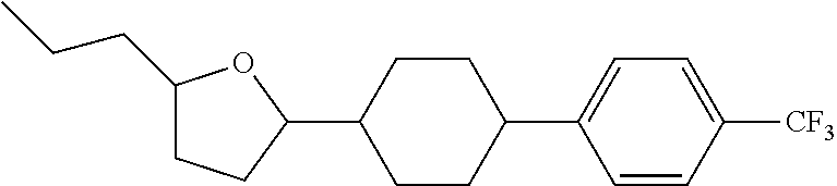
C1(CCC)CCC(C2CCC(C3=CC=C([CF3])C=C3)CC2)O1
